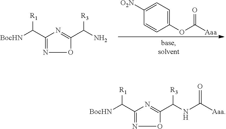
C1(C([BocHN])[R1])=NOC(C(N)[R3])=N1.C1=CC(OC([Aaa])=O)=CC=C1[O2N].C1(C([BocHN])[R1])=NOC(C(NC([Aaa])=O)[R3])=N1
